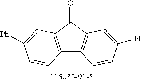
C12=C(C(=O)C3=C1C=CC([Ph])=C3)C=C([Ph])C=C2
